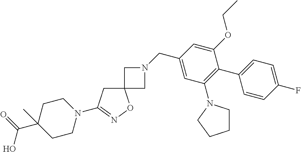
C12(CN(CC3=CC(N4CCCC4)=C(C4=CC=C(F)C=C4)C(OCC)=C3)C1)CC(N1CCC(C(=O)O)(C)CC1)=NO2
